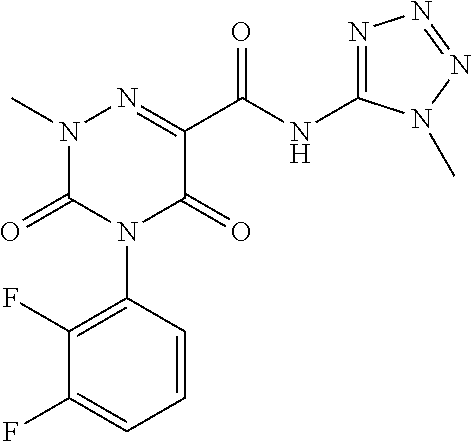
N1(C)C(=O)N(C2=C(F)C(F)=CC=C2)C(=O)C(C(NC2=NN=NN2C)=O)=N1
